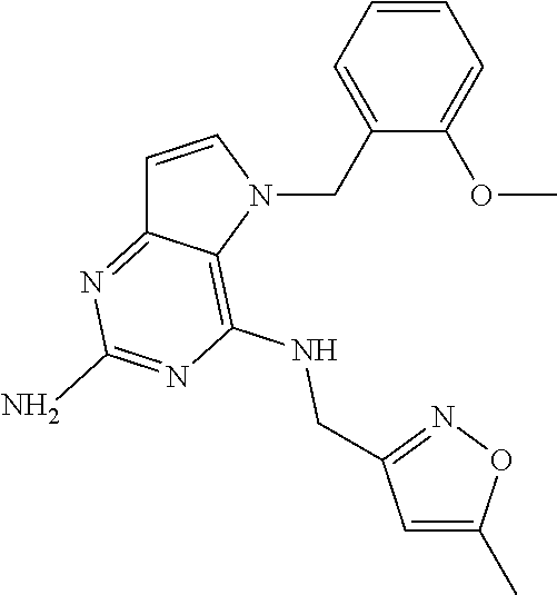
C1=CN(CC2=CC=CC=C2OC)C2=C(NCC3=NOC(C)=C3)N=C(N)N=C12
